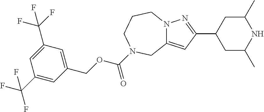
C12=CC(C3CC(C)NC(C)C3)=NN1CCCN(C(OCC1=CC(C(F)(F)F)=CC(C(F)(F)F)=C1)=O)C2
